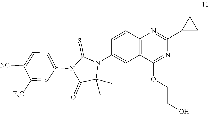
C1=CC2=C(C=C1N1C(=S)N(C3=CC=C([NC])C([F3C])=C3)C(=O)C1(C)C)C(OCCO)=NC(C1CC1)=N2
